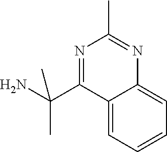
C12=CC=CC=C1N=C(C)N=C2C(C)(N)C
